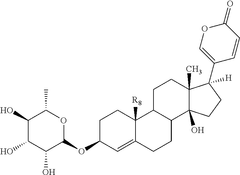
C1C(OC2OC(C)C(O)C(O)C2O)C=C2C([R8])(C1)C1C(CC2)C2(O)C(C)(CC1)C(C1=COC(=O)C=C1)([H])CC2
